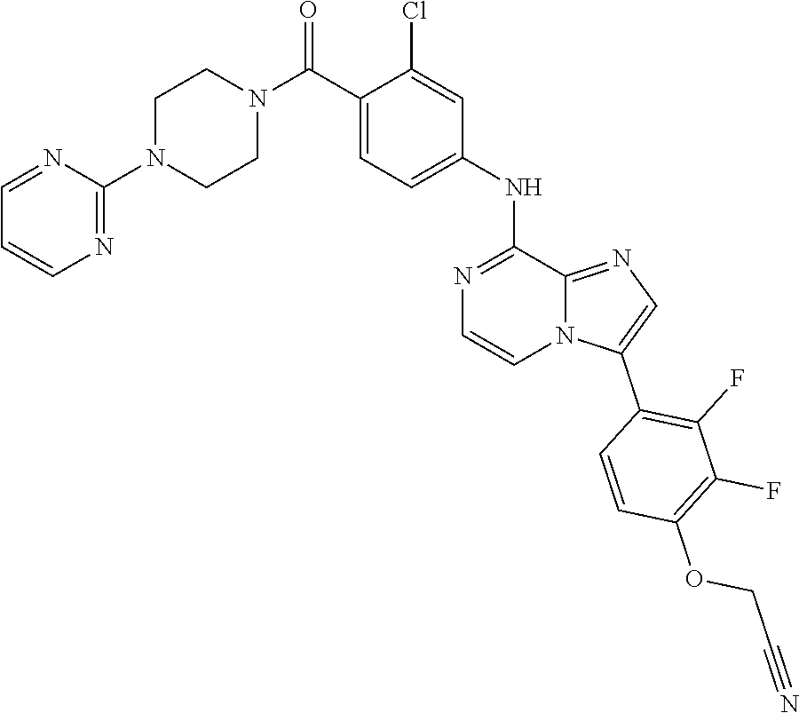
C1(Cl)=CC(NC2=NC=CN3C2=NC=C3C2=C(F)C(F)=C(OCC#N)C=C2)=CC=C1C(N1CCN(C2=NC=CC=N2)CC1)=O
